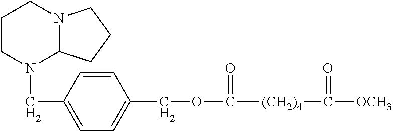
C1CN(CC2=CC=C(COC([(CH2)4]C([OCH3])=O)=O)C=C2)C2N(C1)CCC2
